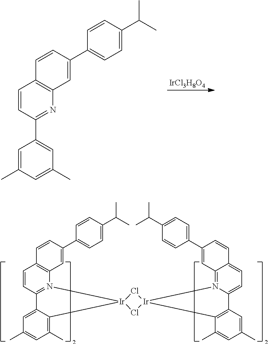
[IrCl3H8O4].C1=CC(C2=CC(C)=CC(C)=C2)=NC2=C1C=CC(C1=CC=C(C(C)C)C=C1)=C2.C1=CC2=N(C3=C1C=CC(C1=CC=C(C(C)C)C=C1)=C3)[Ir]1(C3=C(C)C=C(C)C=C23)Cl[Ir]2(N3=C4C(=CC=C3C3=C2C(C)=CC(C)=C3)C=CC(C2=CC=C(C(C)C)C=C2)=C4)Cl1
